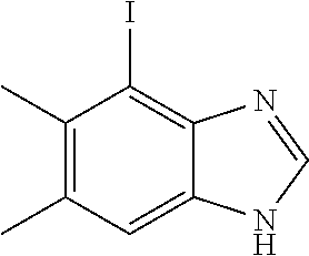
C1(C)=C(C)C=C2C(=C1I)N=CN2
